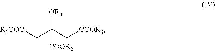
[R1OOC]CC(C[COOR3])([OR4])[COOR2]
